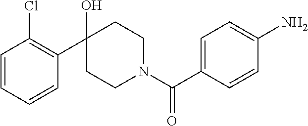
C1(O)(C2=C(Cl)C=CC=C2)CCN(C(C2=CC=C(N)C=C2)=O)CC1
